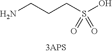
NCCCS(O)(=O)=O
